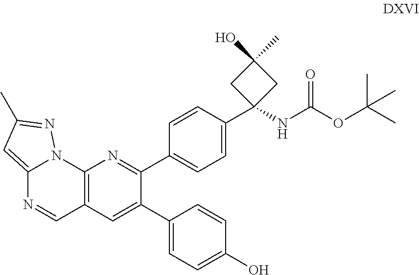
C12=CC(C)=NN1C1=C(C=N2)C=C(C2=CC=C(O)C=C2)C(C2=CC=C(C3(NC(OC(C)(C)C)=O)CC(O)(C)C3)C=C2)=N1
